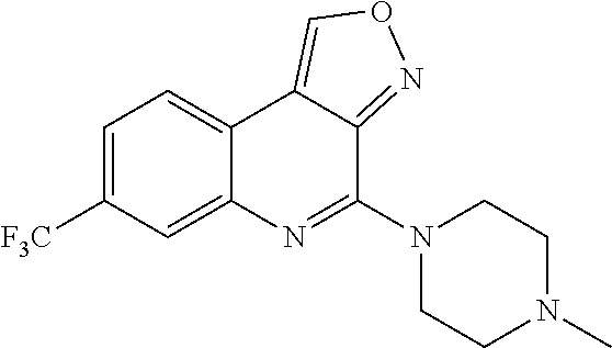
C12=CC([F3C])=CC=C1C1=CON=C1C(N1CCN(C)CC1)=N2
